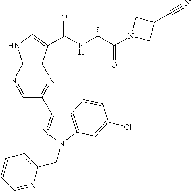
N1=CC(C2=NN(CC3=CC=CC=N3)C3=C2C=CC(Cl)=C3)=NC2=C1NC=C2C(NC(C(N1CC(C#N)C1)=O)C)=O
